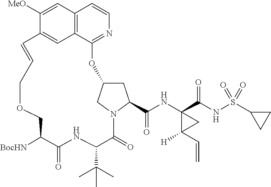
O1CC([BocHN])C(=O)NC(C(C)(C)C)C(=O)N2C(C(NC3(C(NS(C4CC4)(=O)=O)=O)C(C=C)([H])C3)=O)CC(C2)OC2=NC=CC3=C2C=C(C([MeO])=C3)C=CC1
